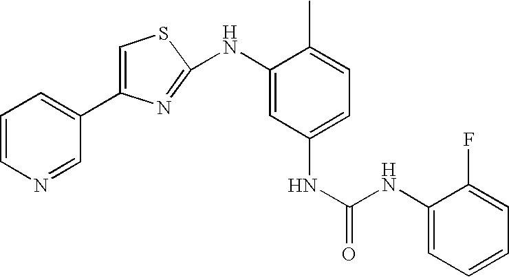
C1=CC=C(C2=CSC(NC3=CC(NC(=O)NC4=CC=CC=C4F)=CC=C3C)=N2)C=N1
